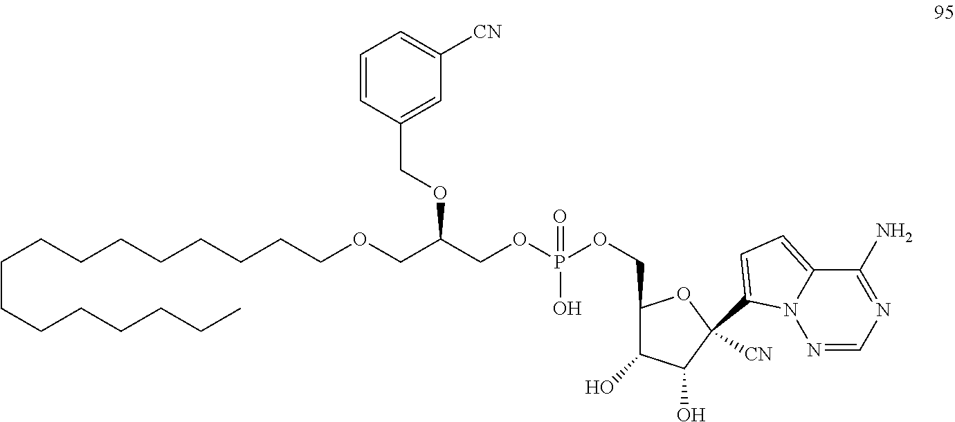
C1=C(C2([CN])C(O)C(O)C(COP(OCC(OCC3=CC([CN])=CC=C3)COCCCCCCCCCCCCCCCC)(O)=O)O2)N2C(=C1)C(N)=NC=N2
